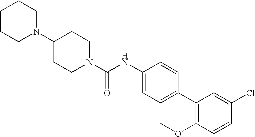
C1CCN(C2CCN(C(NC3=CC=C(C4=C(OC)C=CC(Cl)=C4)C=C3)=O)CC2)CC1
